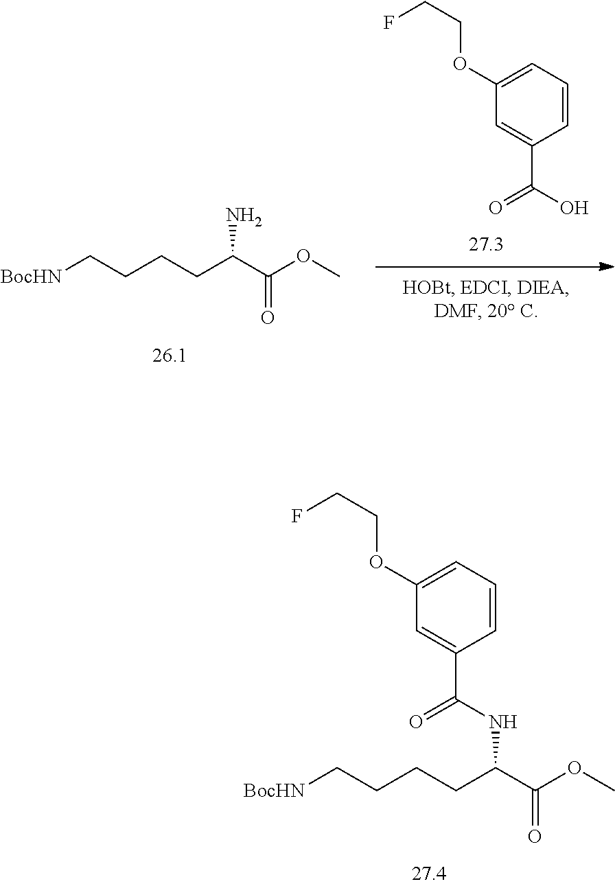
C(NC(C(OC)=O)CCCC[BocHN])(=O)C1=CC(OCCF)=CC=C1.C1=C(C(=O)O)C=CC=C1OCCF.NC(C(OC)=O)CCCC[BocHN]
